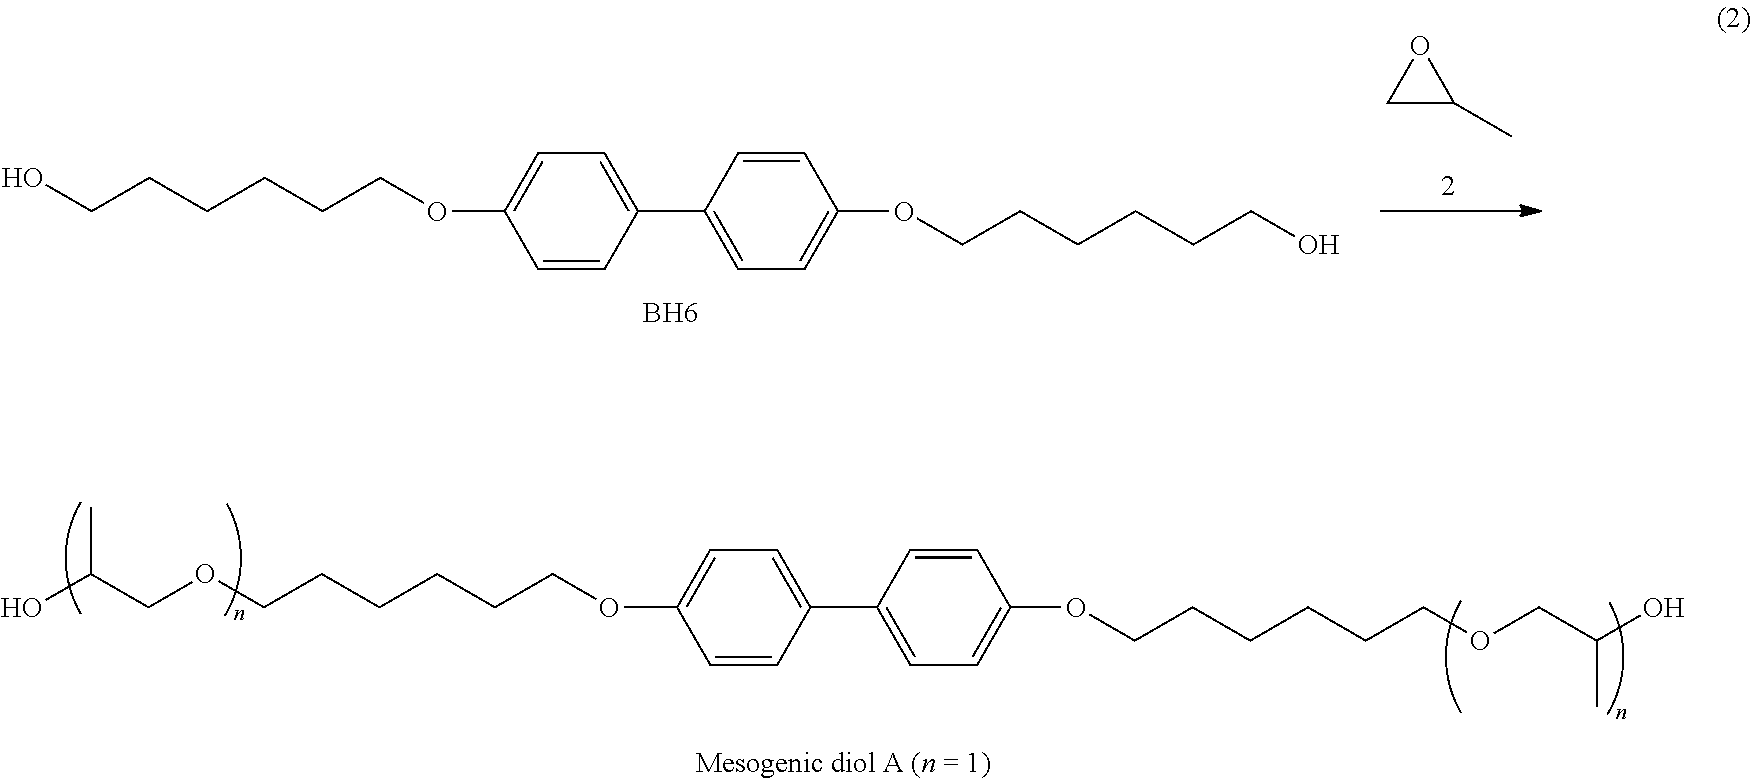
C1=CC(C2=CC=C(OCCCCCCO)C=C2)=CC=C1OCCCCCCO.B.C1C(C)O1.C1=CC(C2=CC=C(OCCCCCCOCC(O)C)C=C2)=CC=C1OCCCCCCOCC(O)C
